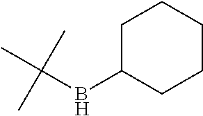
C1C(BC(C)(C)C)CCCC1
